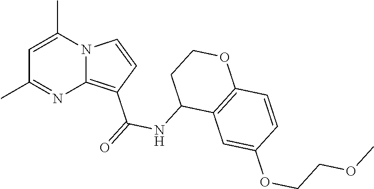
C1=C(C)N2C(=C(C(=O)NC3C4=C(OCC3)C=CC(OCCOC)=C4)C=C2)N=C1C
